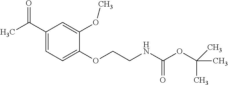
C1(C(C)=O)=CC=C(OCCNC(OC(C)(C)C)=O)C(OC)=C1
